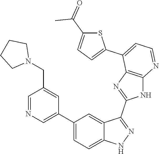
C1=NC=C(C2=CC=C3C(=C2)C(C2=NC4=C(N2)N=CC=C4C2=CC=C(C(=O)C)S2)=NN3)C=C1CN1CCCC1
